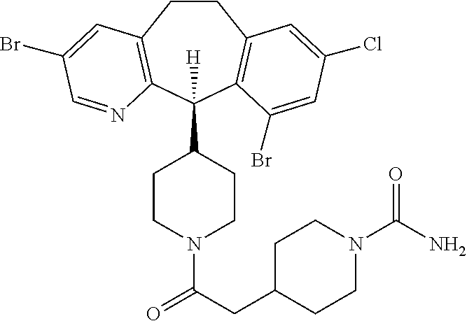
C1CC2=C(C(C3CCN(C(CC4CCN(C(N)=O)CC4)=O)CC3)([H])C3=C1C=C(Cl)C=C3Br)N=CC(Br)=C2
